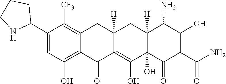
C12=C(O)C=C(C3CCCN3)C([CF3])=C1CC1([H])C(=C(O)C3(O)C([H])(C1)C(N)C(O)=C(C(N)=O)C3=O)C2=O
